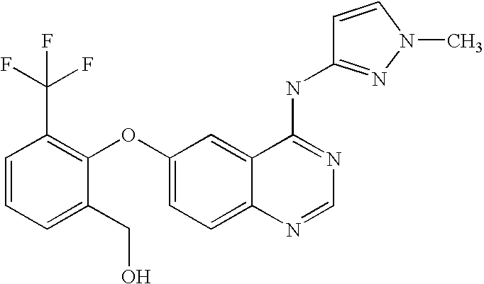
C1=CC=C(CO)C(OC2=CC=C3C(=C2)C(NC2=NN(C)C=C2)=NC=N3)=C1C(F)(F)F
